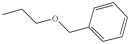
C1=CC(COCCC)=CC=C1
